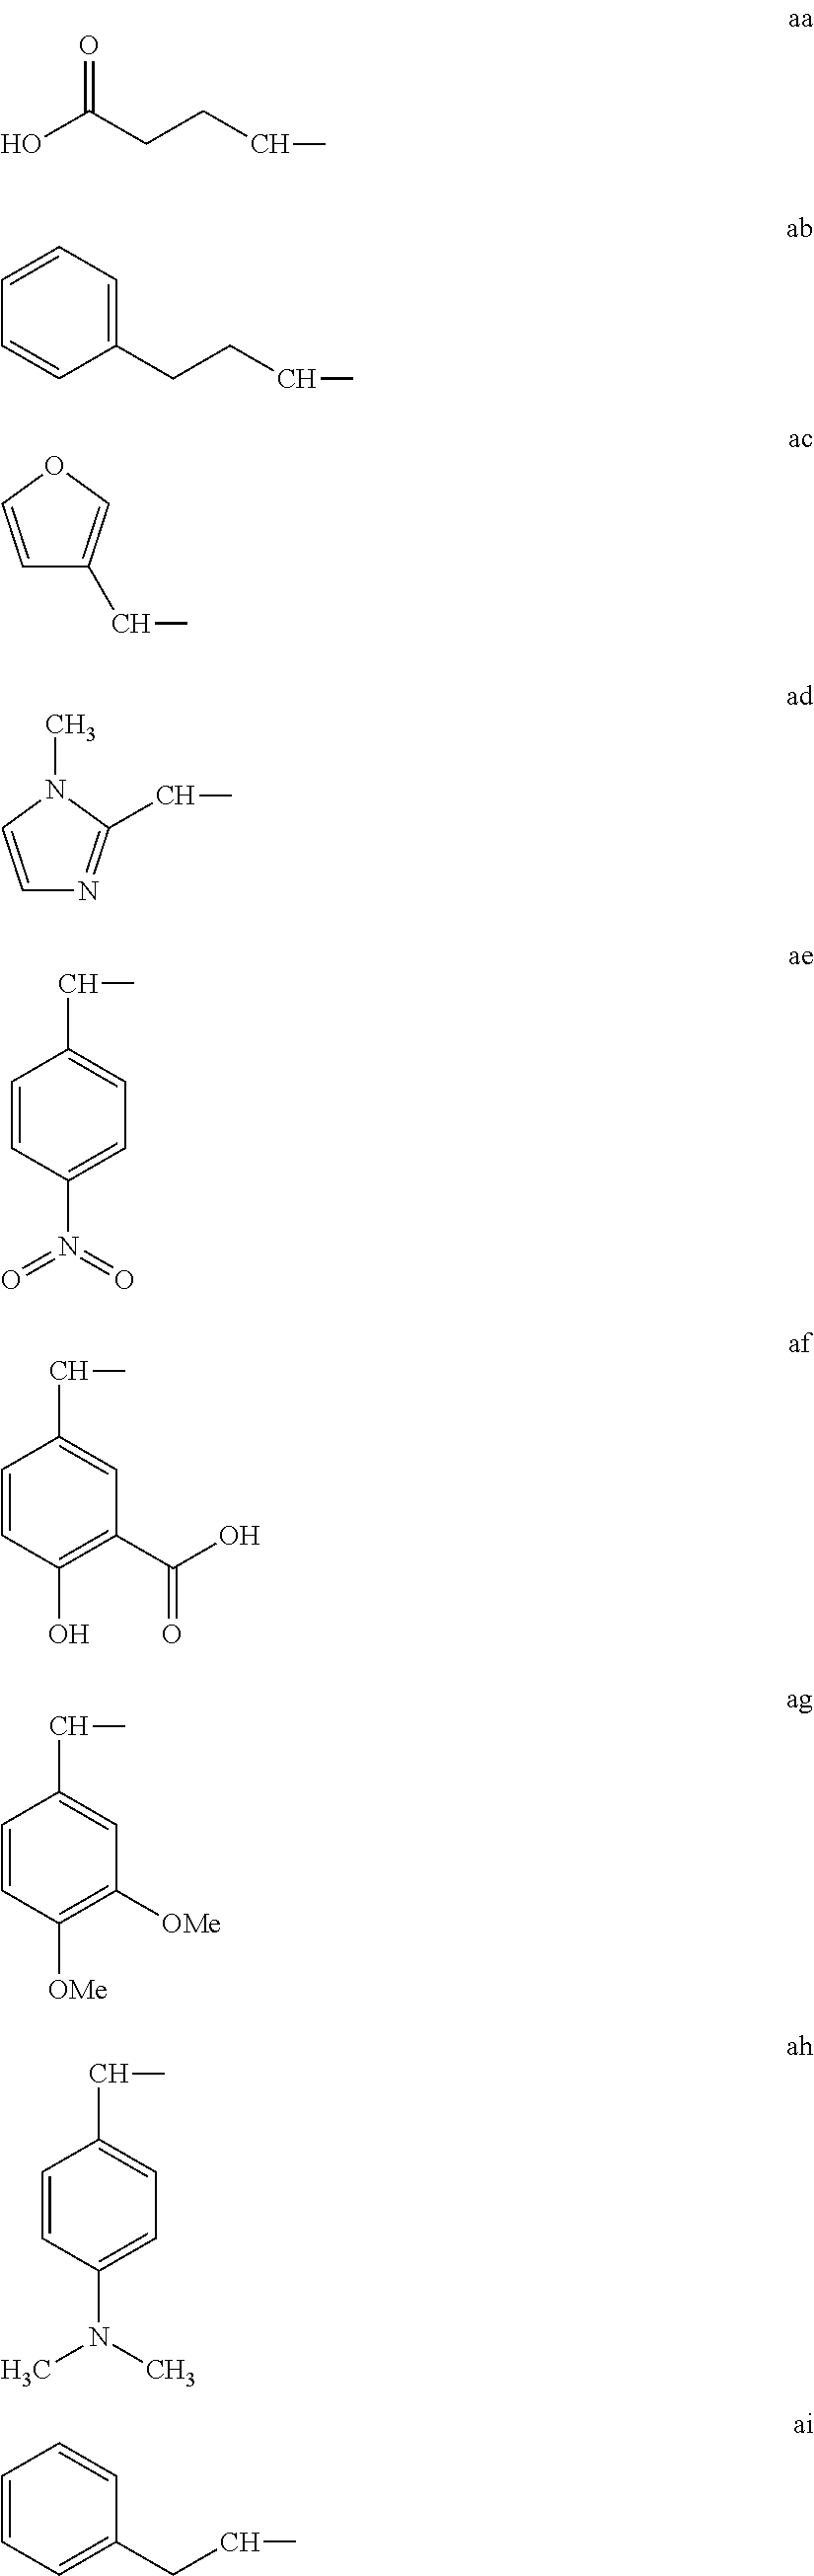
OC(CCCC)=O.C1=CC=C(CCCC)C=C1.C1=COC=C1CC.C1=CN(C)C(CC)=N1.C1=CC(N(=O)=O)=CC=C1CC.C1=CC(O)=C(C(O)=O)C=C1CC.C1=CC([OMe])=C([OMe])C=C1CC.C1=CC(N(C)C)=CC=C1CC.C1=CC=C(CCC)C=C1
